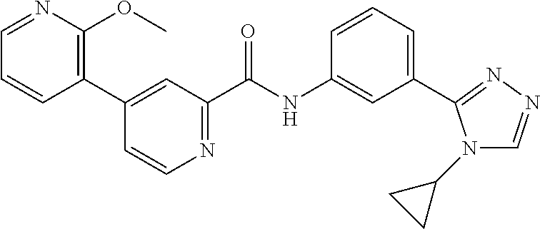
C1(C2=C(OC)N=CC=C2)=CC(C(NC2=CC(C3=NN=CN3C3CC3)=CC=C2)=O)=NC=C1
